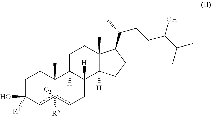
C1C([R1])(O)cc2([R5])cCC3([H])C([H])(C2(C)C1)CCC1(C)C3([H])CCC1C(C)CCC(C(C)C)O.[C5]
